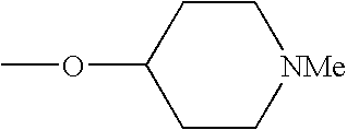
C1CC(OC)CC[NMe]1
